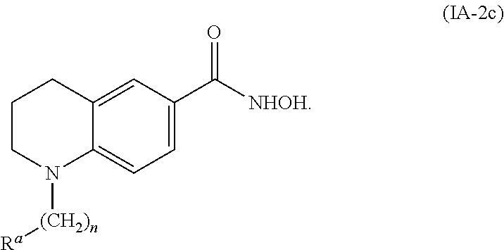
C1=C(C([NHOH])=O)C=C2C(=C1)N([(CH2)n][Ra])CCC2
